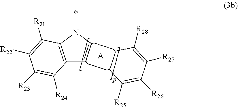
[R25]C(C)=C([R26])C([R27])=C([R28])C.C12=C(N(*)C=C1)C([R21])=C([R22])C([R23])=C2[R24].[A]
